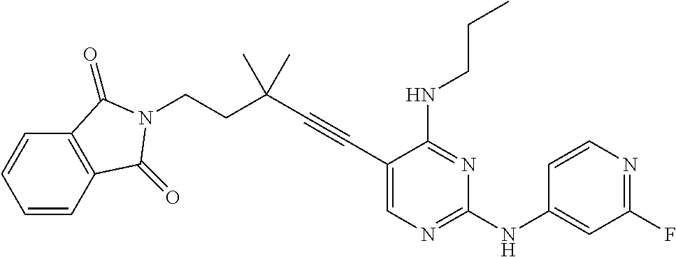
C(#CC1=CN=C(NC2=CC(F)=NC=C2)N=C1NCCC)C(CCN1C(=O)C2=C(C=CC=C2)C1=O)(C)C
